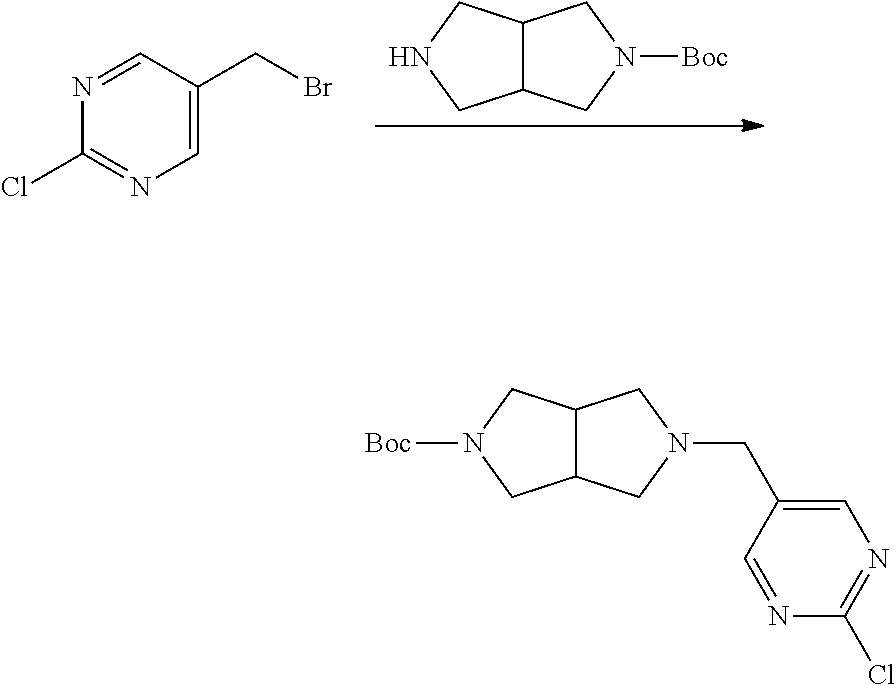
C12C(CN([Boc])C1)CNC2.C1(Cl)=NC=C(CBr)C=N1.C12C(CN(CC3=CN=C(Cl)N=C3)C1)CN([Boc])C2
